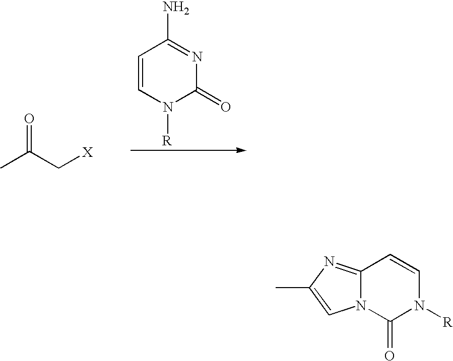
CC(C[X])=O.C1=CN([R])C(=O)N=C1N.N12C(=NC(C)=C1)C=CN([R])C2=O
